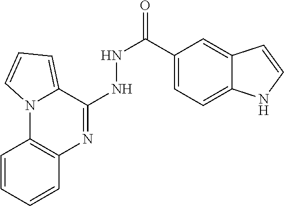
C1=CC=CC2=C1N1C(=CC=C1)C(NNC(=O)C1=CC=C3C(=C1)C=CN3)=N2
